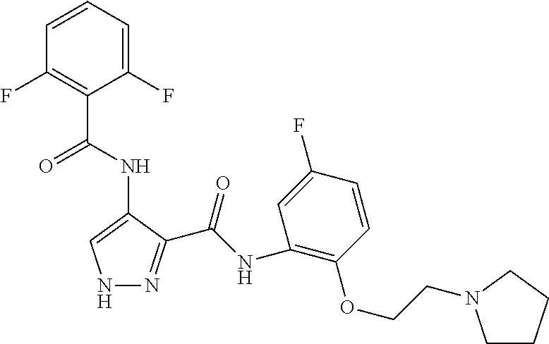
C1(F)=C(C(NC2=CNN=C2C(NC2=C(OCCN3CCCC3)C=CC(F)=C2)=O)=O)C(F)=CC=C1
